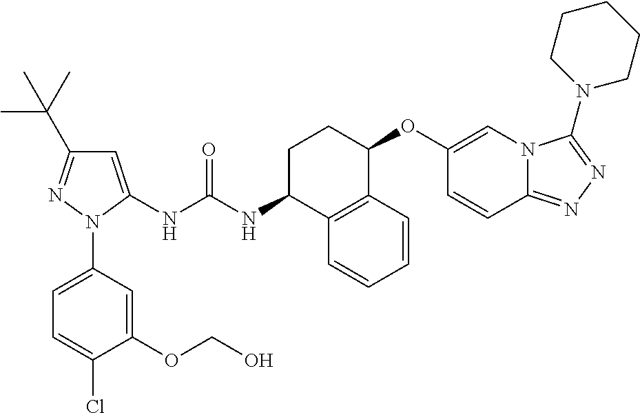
C1=C(NC(NC2C3=C(C(OC4=CN5C(=NN=C5N5CCCCC5)C=C4)CC2)C=CC=C3)=O)N(C2=CC=C(Cl)C(OCO)=C2)N=C1C(C)(C)C
